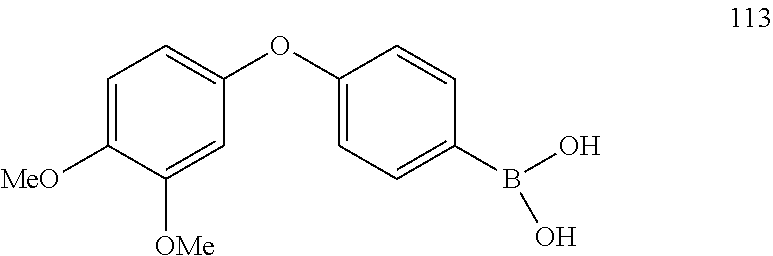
C1(OC2=CC=C(B(O)O)C=C2)=CC=C([MeO])C([OMe])=C1
